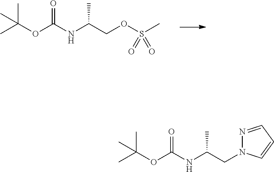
CC(COS(C)(=O)=O)NC(OC(C)(C)C)=O.CC(CN1N=CC=C1)NC(OC(C)(C)C)=O
